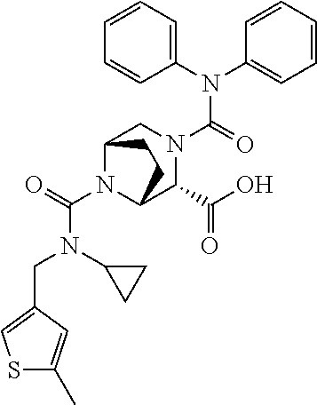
N(C(=O)N1CC2N(C(N(C3CC3)CC3=CSC(C)=C3)=O)C(C1C(O)=O)CC2)(C1=CC=CC=C1)C1=CC=CC=C1
